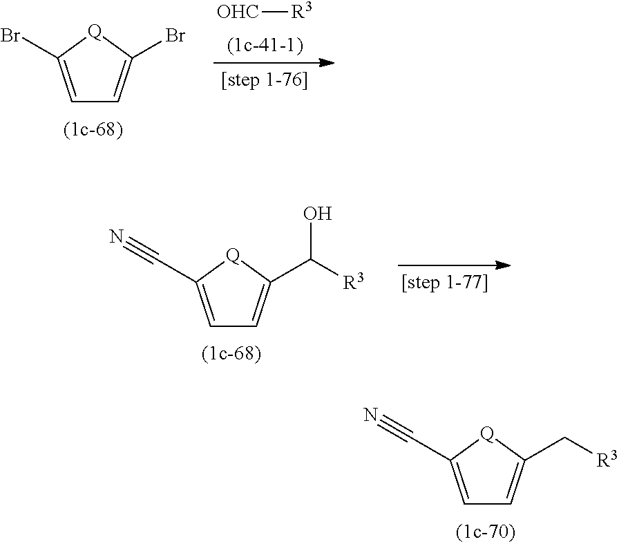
C1=C(C#N)[Q]C(C[R3])=C1.C1=C(Br)[Q]C(Br)=C1.[OHC][R3].C1=C(C#N)[Q]C(C([R3])O)=C1
